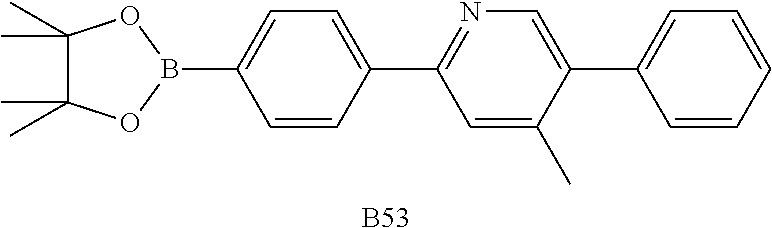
C1=CC(C2=NC=C(C3=CC=CC=C3)C(C)=C2)=CC=C1B1OC(C)(C)C(C)(C)O1.[B53]
